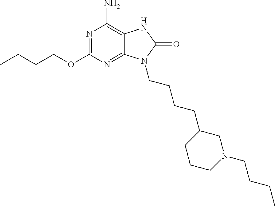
N1=C(OCCCC)N=C2C(=C1N)NC(=O)N2CCCCC1CCCN(CCCC)C1
